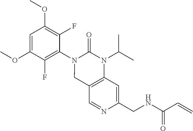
C1=C(OC)C(F)=C(N2CC3=C(N(C(C)C)C2=O)C=C(CNC(C=C)=O)N=C3)C(F)=C1OC
